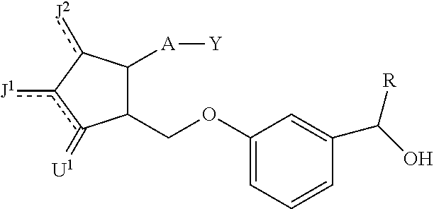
C1(COC2=CC=CC(C(O)[R])=C2)C([A][Y])c([J2])-c([J1])c1=[U1]
